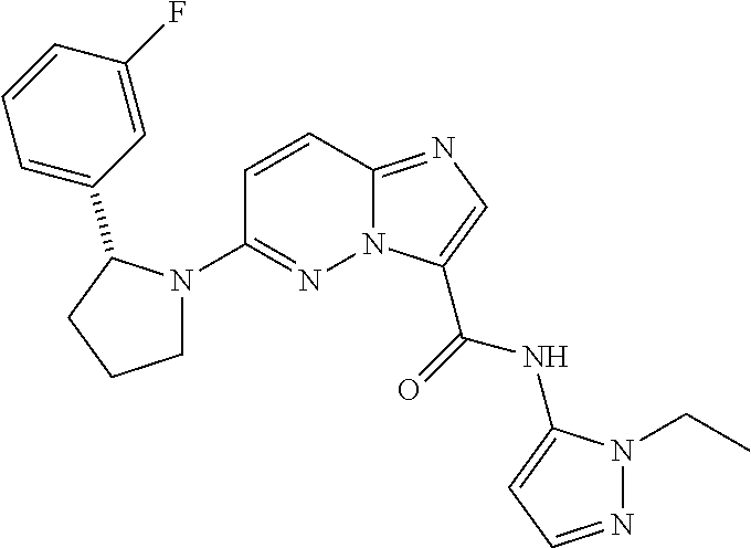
N12C(=NC=C1C(=O)NC1=CC=NN1CC)C=CC(N1CCCC1C1=CC=CC(F)=C1)=N2
